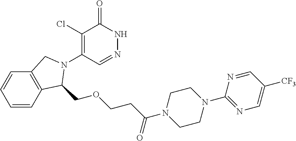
C1(Cl)=C(N2C(COCCC(=O)N3CCN(C4=NC=C([CF3])C=N4)CC3)C3=C(C=CC=C3)C2)C=NNC1=O
